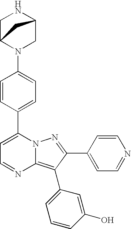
C1C2N(C3=CC=C(C4=CC=NC5=C(C6=CC=CC(O)=C6)C(C6=CC=NC=C6)=NN45)C=C3)CC(N1)C2
